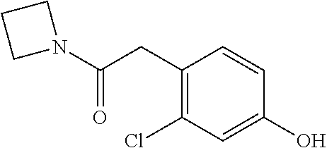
C1(CC(=O)N2CCC2)=C(Cl)C=C(O)C=C1
